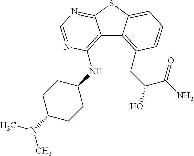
C12=C(NC3CCC(N(C)C)CC3)N=CN=C1SC1=CC=CC(CC(O)C(N)=O)=C21
